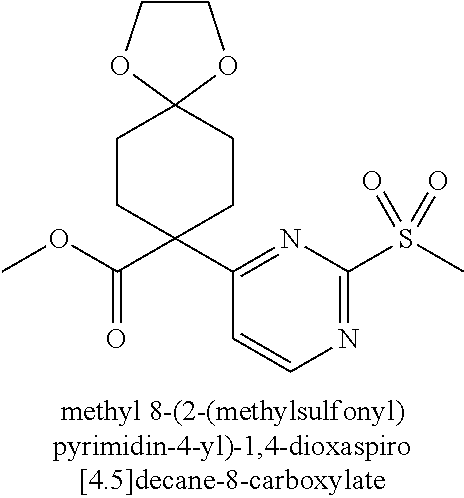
COC(C1(C2=NC(S(C)(=O)=O)=NC=C2)CCC2(CC1)OCCO2)=O
